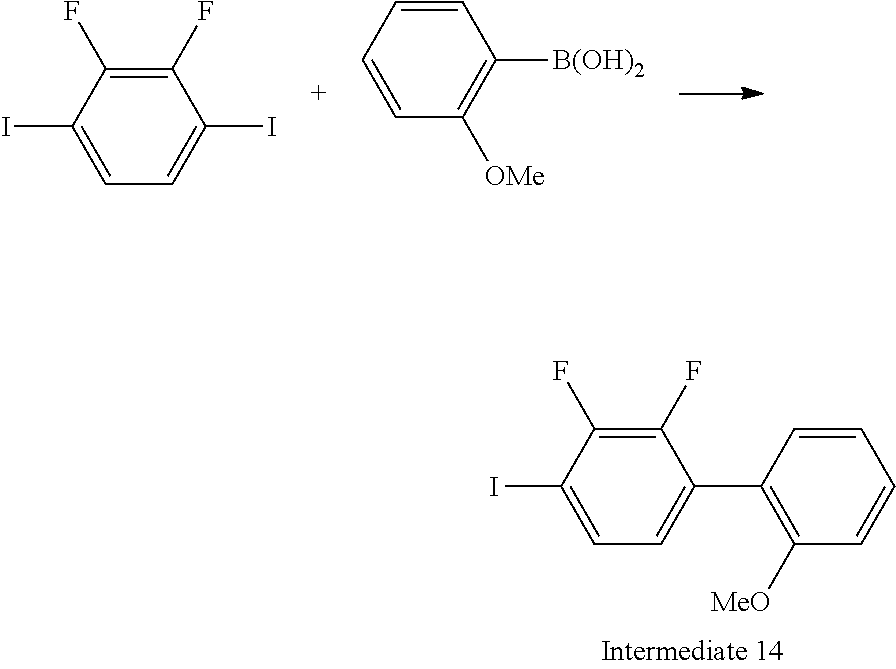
C1(F)=C(F)C(I)=CC=C1C1=C([MeO])C=CC=C1.C1(F)=C(F)C(I)=CC=C1I.C1=CC=CC([OMe])=C1[B(OH)2]
